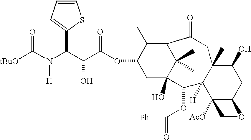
C12(C)C([H])(C3([AcO])C(CC1O)OC3)C(OC([Ph])=O)C1(O)C(C)(C)C(=C(C)C(OC(C(C(N(C([tBuO])=O)[H])C3=CC=CS3)O)=O)C1)C(=O)C2
